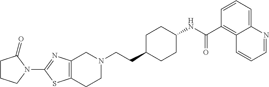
C1(N2C(=O)CCC2)=NC2=C(S1)CCN(CCC1CCC(NC(C3=C4C(=CC=C3)N=CC=C4)=O)CC1)C2
